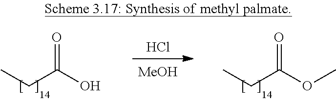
[MeOH].C(C)C(O)=O.C(C)C(OC)=O.Cl
